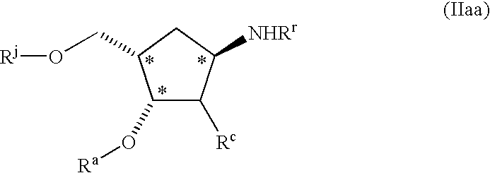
C1(O[Ra])C([Rc])C([NHRr])CC1CO[Rj]
